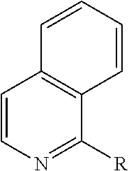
C1=CN=C([R])C2=C1C=CC=C2
